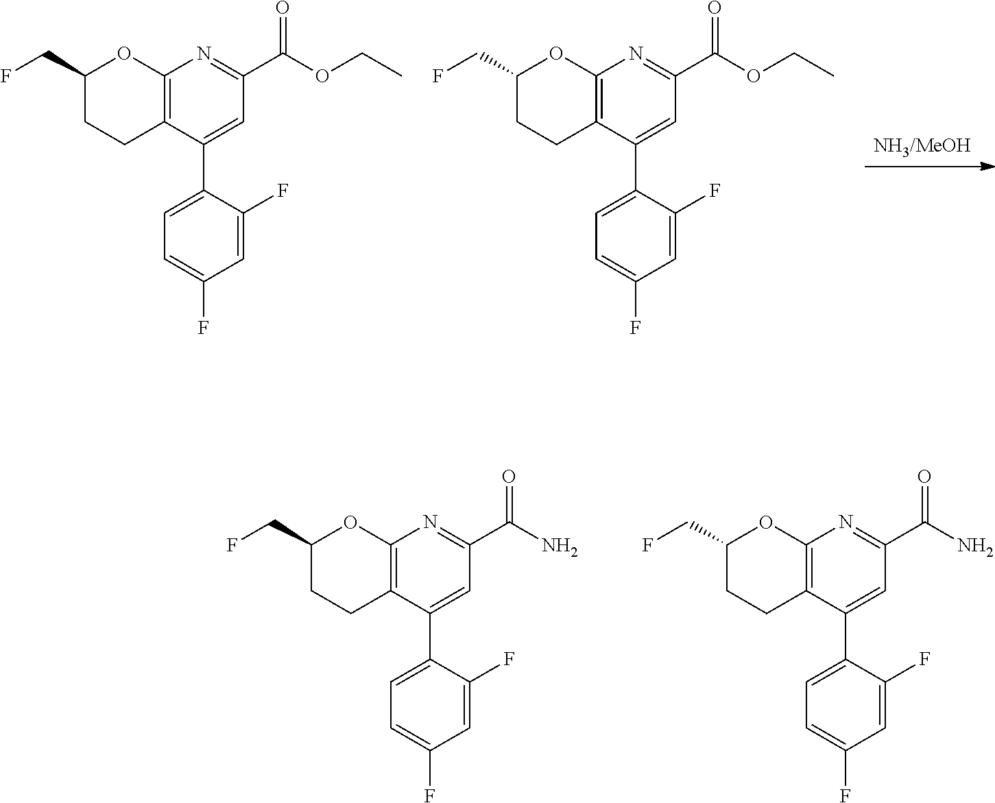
C12=C(C(C3=CC=C(F)C=C3F)=CC(C(=O)N)=N1)CCC(CF)O2.C12=C(C(C3=CC=C(F)C=C3F)=CC(C(=O)N)=N1)CCC(CF)O2.[NH3/MeOH].C12=C(C(C3=CC=C(F)C=C3F)=CC(C(=O)OCC)=N1)CCC(CF)O2.C12=C(C(C3=CC=C(F)C=C3F)=CC(C(=O)OCC)=N1)CCC(CF)O2
